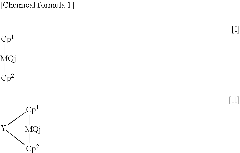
[Cp1][MQj][Cp2].[Cp1]1[MQj][Cp2][Y]1
